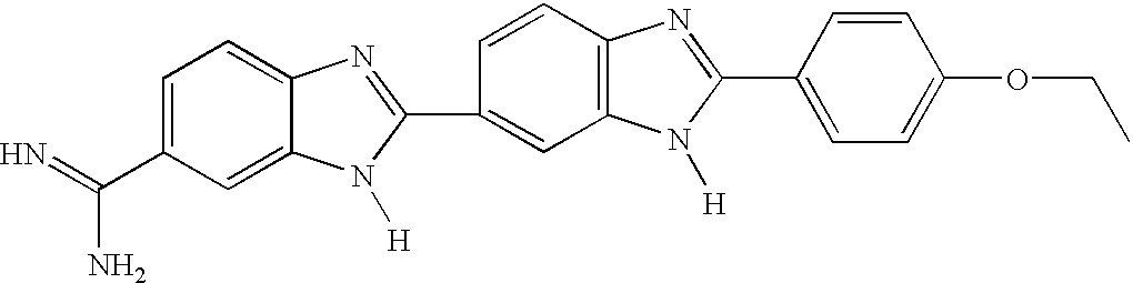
C1=C(C(=N)N)C=C2C(=C1)N=C(C1=CC3=C(C=C1)N=C(C1=CC=C(OCC)C=C1)N3[H])N2[H]
